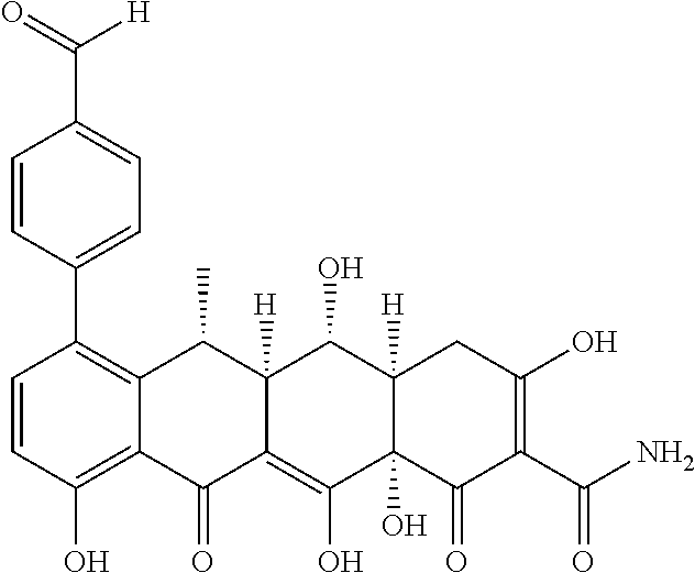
C1=CC(O)=C2C(=C1C1=CC=C(C(=O)[H])C=C1)C(C)C1([H])C(=C(O)C3(O)C([H])(C1O)CC(O)=C(C(N)=O)C3=O)C2=O
